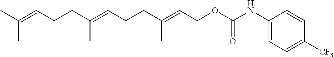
CC(=CCCC(=CCCC(=CCOC(NC1=CC=C([CF3])C=C1)=O)C)C)C
